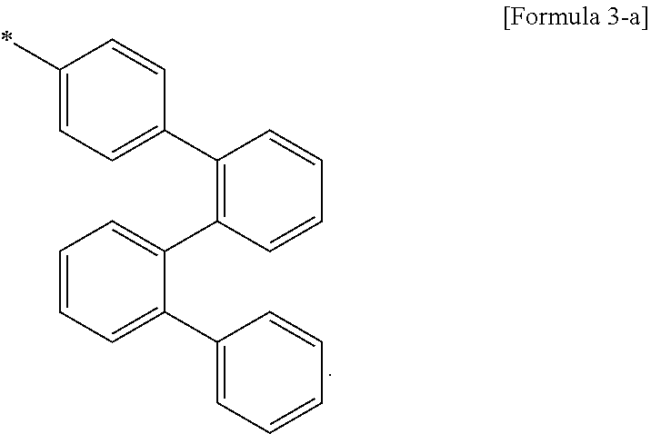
C1(*)=CC=C(C2=C(C3=CC=CC=C3C3=CC=CC=C3)C=CC=C2)C=C1
